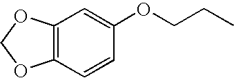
C12=C(C=CC(OCCC)=C1)OCO2
